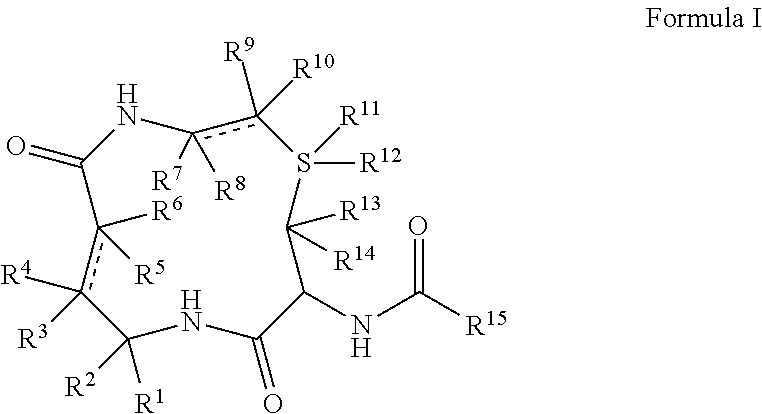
c1([R6])([R5])c([R4])([R3])C([R1])([R2])NC(=O)C(NC([R15])=O)C([R13])([R14])S([R12])([R11])c([R9])([R10])c([R7])([R8])NC1=O
